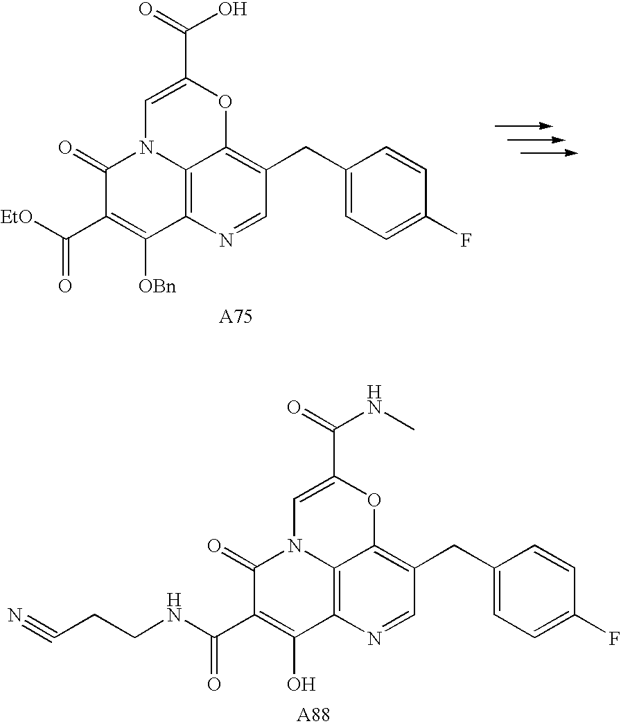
C12=C3N=CC(CC4=CC=C(F)C=C4)=C1OC(C(=O)O)=CN2C(=O)C(C([EtO])=O)=C3[OBn].C12=C3N=CC(CC4=CC=C(F)C=C4)=C1OC(C(=O)NC)=CN2C(=O)C(C(NCCC#N)=O)=C3O
